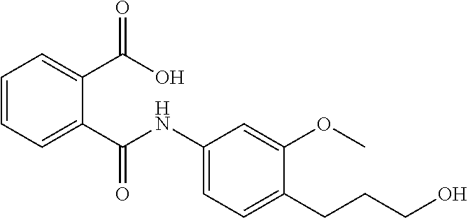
C1=CC=C(C(=O)O)C(C(=O)NC2=CC=C(CCCO)C(OC)=C2)=C1
